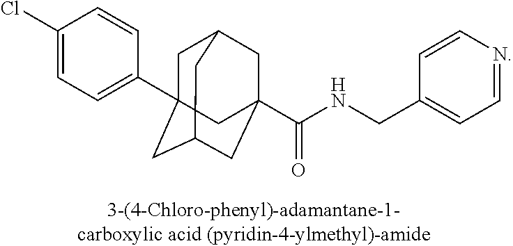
C1C2(C3=CC=C(Cl)C=C3)CC3CC(C(NCC4=CC=NC=C4)=O)(CC1C3)C2
